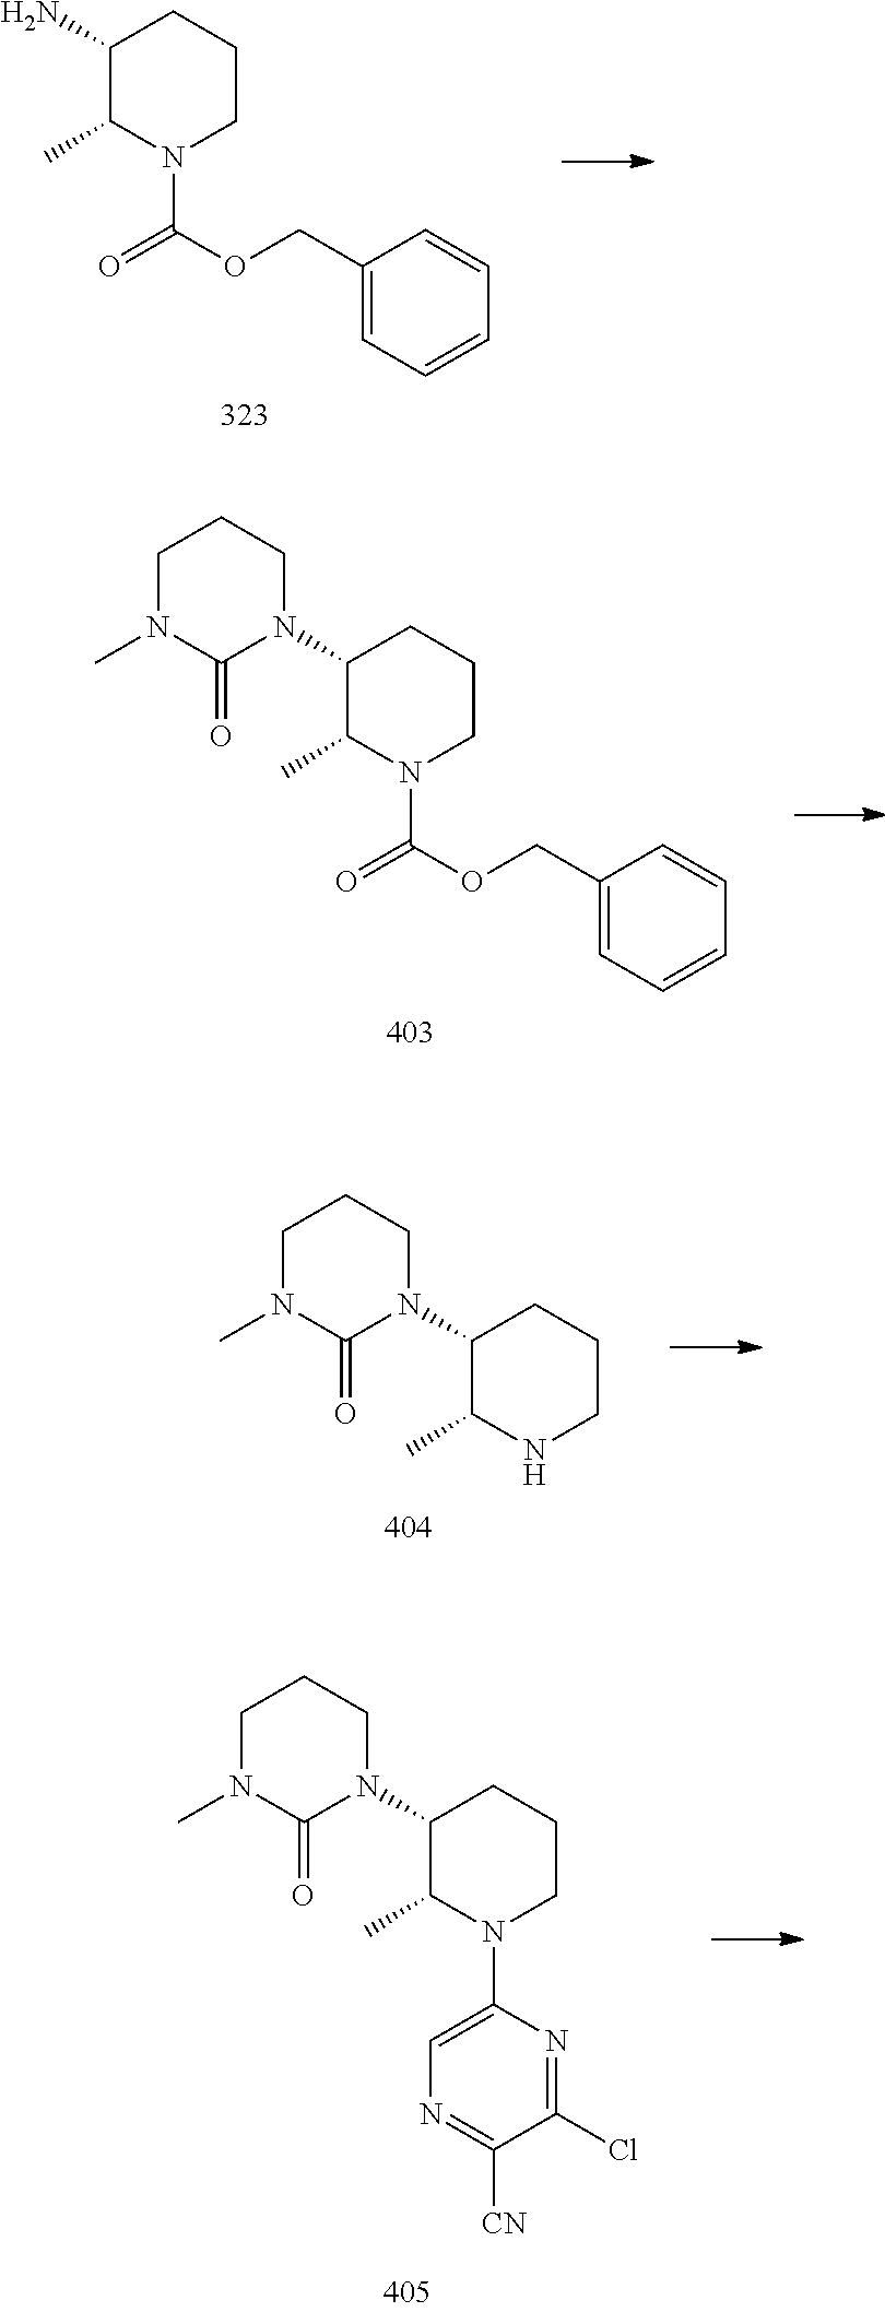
C1(N)C(C)N(C(OCC2=CC=CC=C2)=O)CCC1.C1(N2CCCN(C)C2=O)C(C)N(C(OCC2=CC=CC=C2)=O)CCC1.C1(N2CCCN(C)C2=O)C(C)NCCC1.C1(N2CCCN(C)C2=O)C(C)N(C2=CN=C([CN])C(Cl)=N2)CCC1
